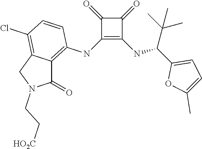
C1(NC2=C3C(=C(Cl)C=C2)CN(CC[HO2C])C3=O)=C(NC(C2=CC=C(C)O2)C(C)(C)C)C(=O)C1=O
